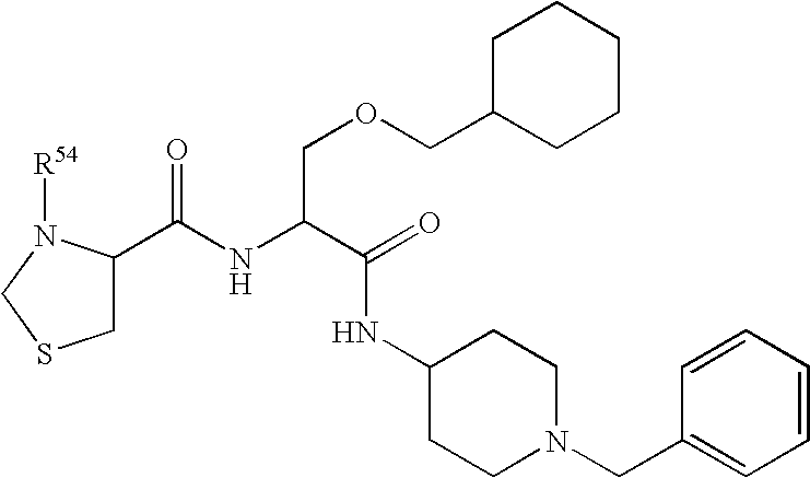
C1(C(NC(C(=O)NC2CCN(CC3=CC=CC=C3)CC2)COCC2CCCCC2)=O)CSCN1[R54]
